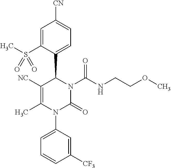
C1=C(S(C)(=O)=O)C(C2C([NC])=C(C)N(C3=CC=CC([CF3])=C3)C(=O)N2C(NCCOC)=O)=CC=C1[CN]
